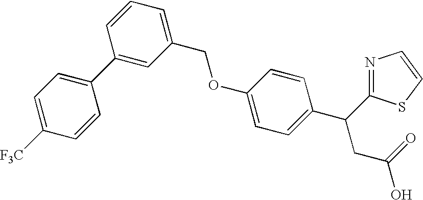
C1=C([F3C])C=CC(C2=CC(COC3=CC=C(C(CC(=O)O)C4=NC=CS4)C=C3)=CC=C2)=C1
